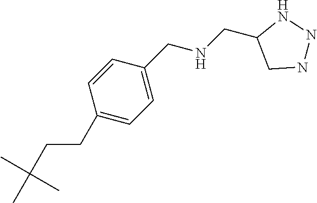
CC(CCC1=CC=C(CNCC2CNNN2)C=C1)(C)C
